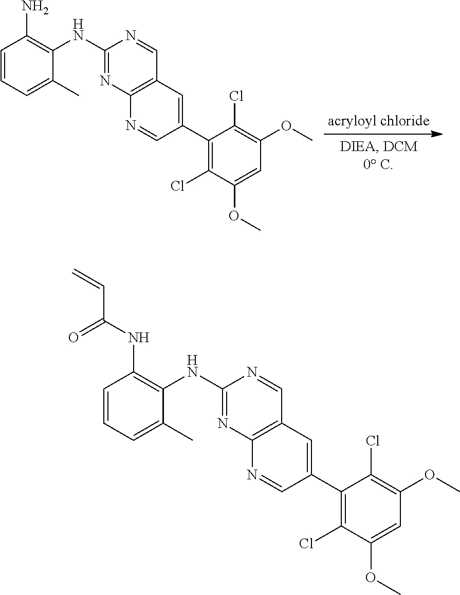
C1(NC2=C(N)C=CC=C2C)=NC2=C(C=N1)C=C(C1=C(Cl)C(OC)=CC(OC)=C1Cl)C=N2.C1(NC2=C(NC(C=C)=O)C=CC=C2C)=NC2=C(C=N1)C=C(C1=C(Cl)C(OC)=CC(OC)=C1Cl)C=N2
